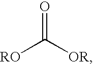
[RO]C([OR])=O
